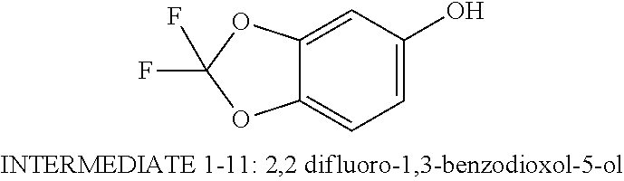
C12=CC(O)=CC=C1OC(F)(F)O2
